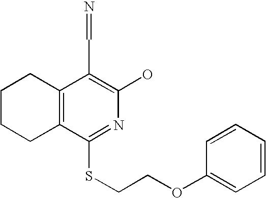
C1CCC2=C(C1)C(C=N)=C(O)N=C2SCCOC1=CC=CC=C1
